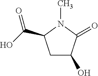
C1C(O)C(=O)N(C)C1C(O)=O
